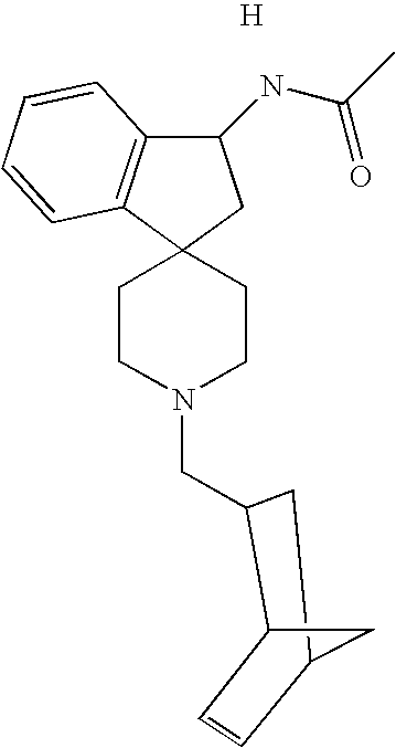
C12(CCN(CC3C4C=CC(C3)C4)CC1)CC(NC(C)=O)C1=C2C=CC=C1.[H]
